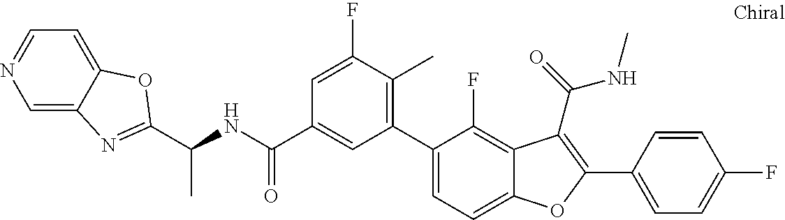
N(C(C1=CC(C2=CC=C3C(=C2F)C(C(=O)NC)=C(C2=CC=C(F)C=C2)O3)=C(C)C(F)=C1)=O)C(C)C1=NC2=CN=CC=C2O1
